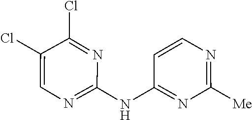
C1([Me])=NC=CC(NC2=NC=C(Cl)C(Cl)=N2)=N1
